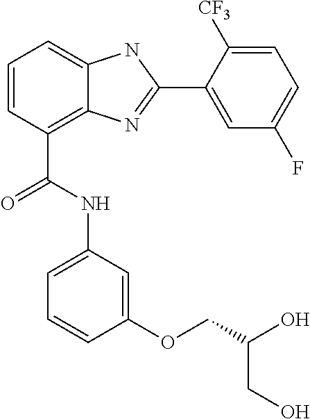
C1=CC(C(NC2=CC=CC(OCC(O)CO)=C2)=O)=C2C(=C1)NC(C1=CC(F)=CC=C1[CF3])=N2
